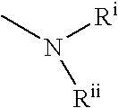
CN([Ri])[Rii]
